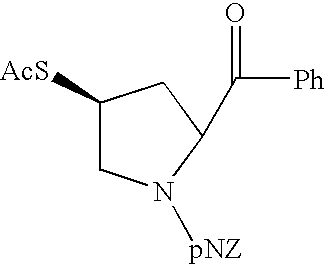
C1([AcS])CN([pNZ])C(C([Ph])=O)C1
